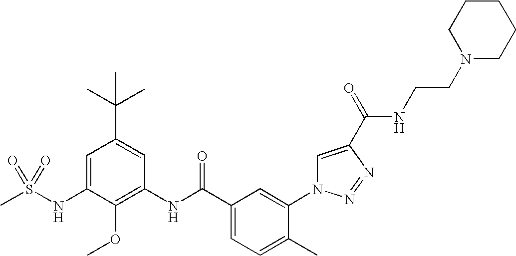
CS(NC1=CC(C(C)(C)C)=CC(NC(C2=CC=C(C)C(N3C=C(C(=O)NCCN4CCCCC4)N=N3)=C2)=O)=C1OC)(=O)=O
